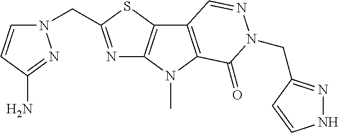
N1=C(CN2C=CC(N)=N2)SC2=C1N(C)C1=C2C=NN(CC2=NNC=C2)C1=O
